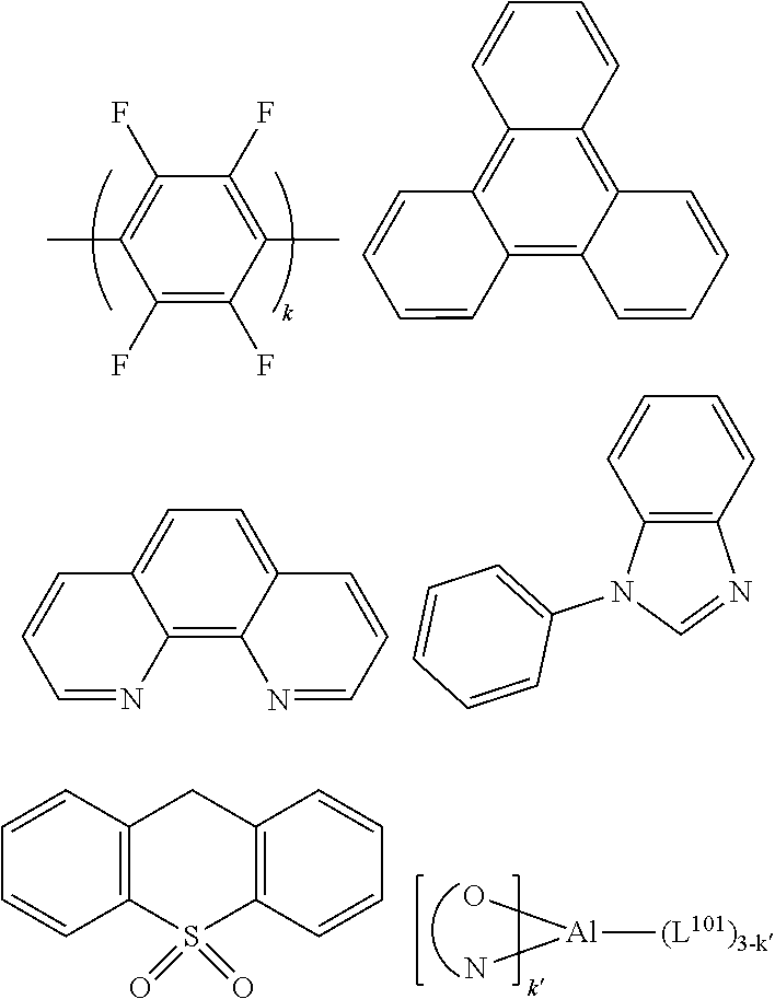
C1(F)=C(F)C(C)=C(F)C(F)=C1C.C12=C3C(=C4C(=C1C=CC=C2)C=CC=C4)C=CC=C3.C1=CC=NC2=C3C(=CC=C12)C=CC=N3.C1=CC2=C(C=C1)N=CN2C1=CC=CC=C1.C1=CC2=C(C=C1)S(=O)(=O)C1=C(C2)C=CC=C1.[Al]([(L101)3-k])(O)N
